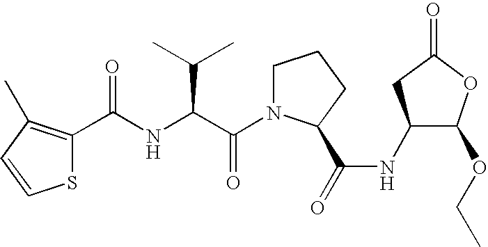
S1C(C(NC(C(N2CCCC2C(=O)NC2C(OCC)OC(=O)C2)=O)C(C)C)=O)=C(C)C=C1
